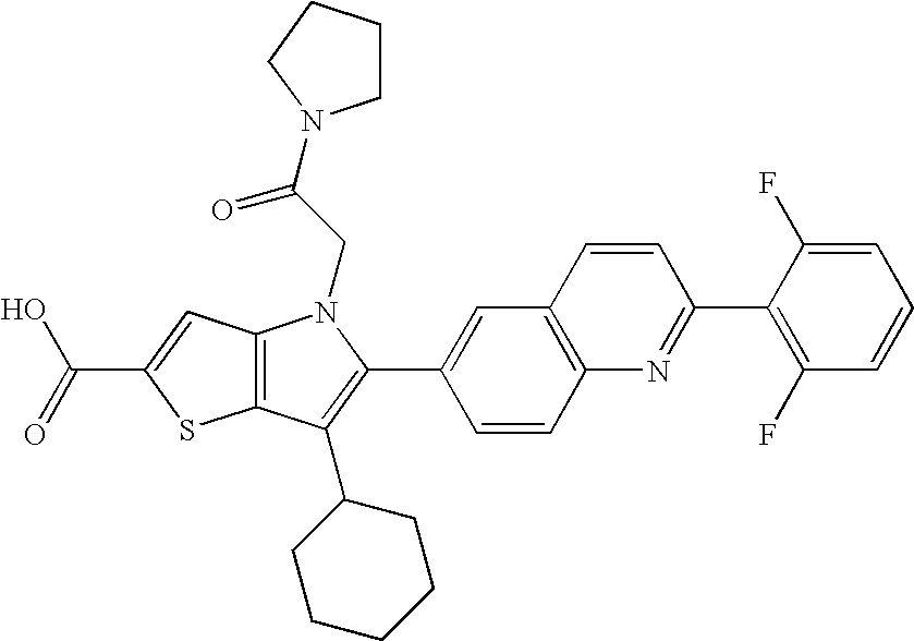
C(C1=CC2=C(S1)C(C1CCCCC1)=C(C1=CC3=C(C=C1)N=C(C1=C(F)C=CC=C1F)C=C3)N2CC(=O)N1CCCC1)(=O)O
